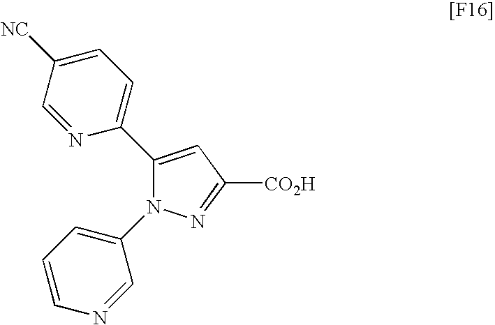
C1(C2=CC=C([NC])C=N2)=CC([CO2H])=NN1C1=CC=CN=C1
